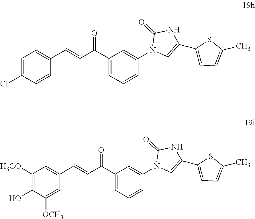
C1=C(Cl)C=CC(C=CC(C2=CC=CC(N3C=C(C4=CC=C(C)S4)NC3=O)=C2)=O)=C1.C1([H3CO])=C(O)C([OCH3])=CC(C=CC(C2=CC=CC(N3C=C(C4=CC=C(C)S4)NC3=O)=C2)=O)=C1
